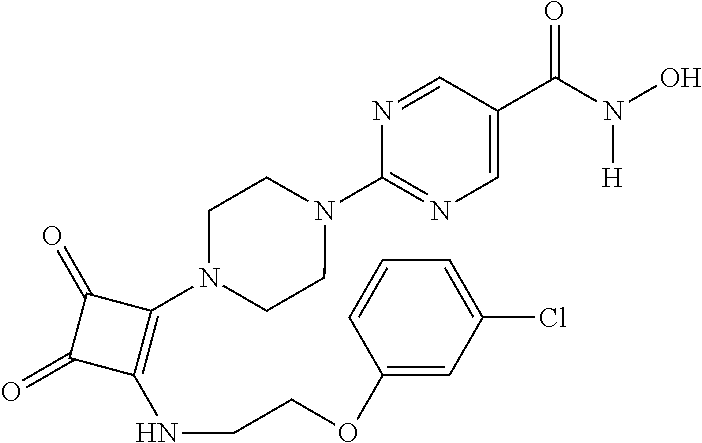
C1(C(=O)N(O)[H])=CN=C(N2CCN(C3=C(NCCOC4=CC(Cl)=CC=C4)C(=O)C3=O)CC2)N=C1
